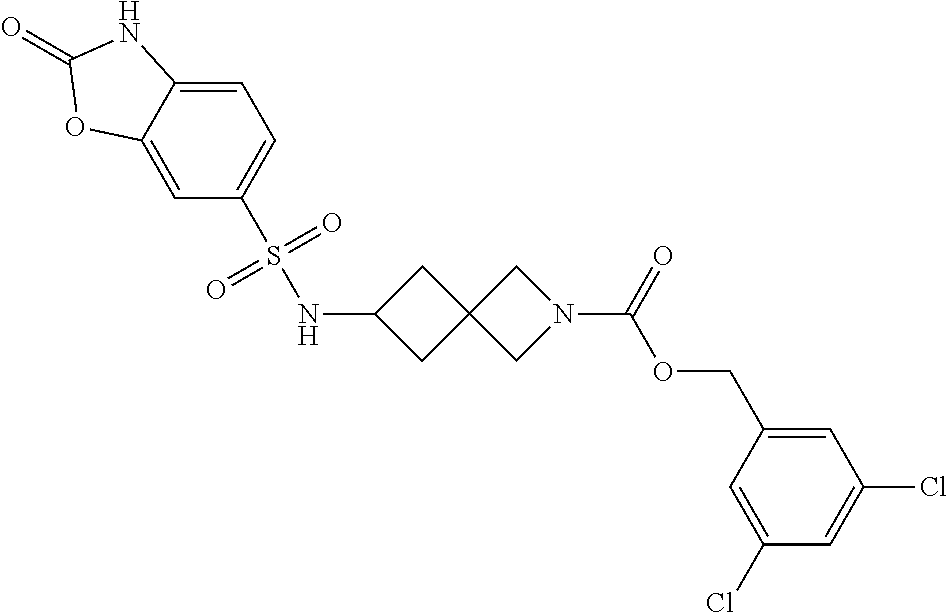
C1=C2C(=CC(S(NC3CC4(C3)CN(C(OCC3=CC(Cl)=CC(Cl)=C3)=O)C4)(=O)=O)=C1)OC(=O)N2
